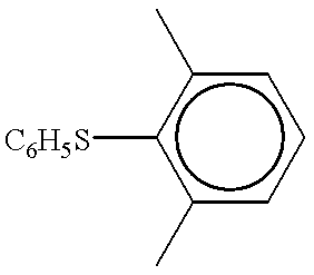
[C6H5S]c1c(C)cccc1C
